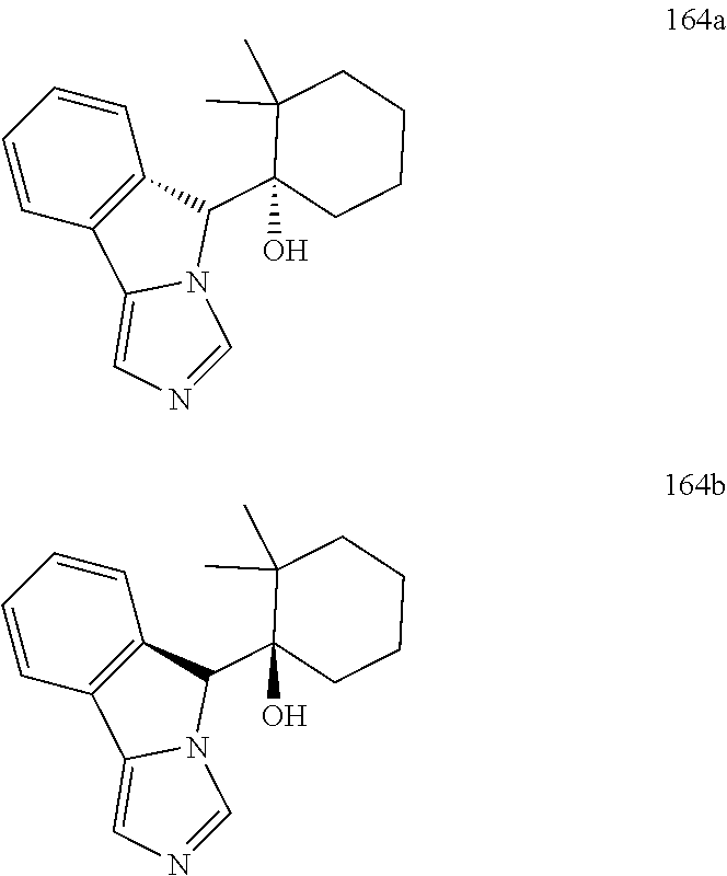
C1=CC=CC2=C1C(C1(O)CCCCC1(C)C)N1C2=CN=C1.C1=CC=CC2=C1C(C1(O)CCCCC1(C)C)N1C2=CN=C1
